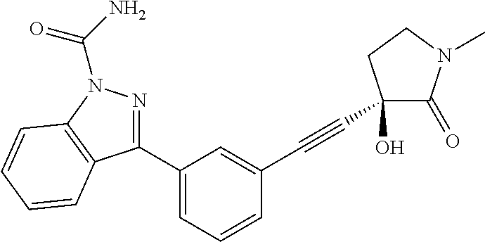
C1(C2=NN(C(=O)N)C3=C2C=CC=C3)=CC=CC(C#CC2(O)C(=O)N(C)CC2)=C1
